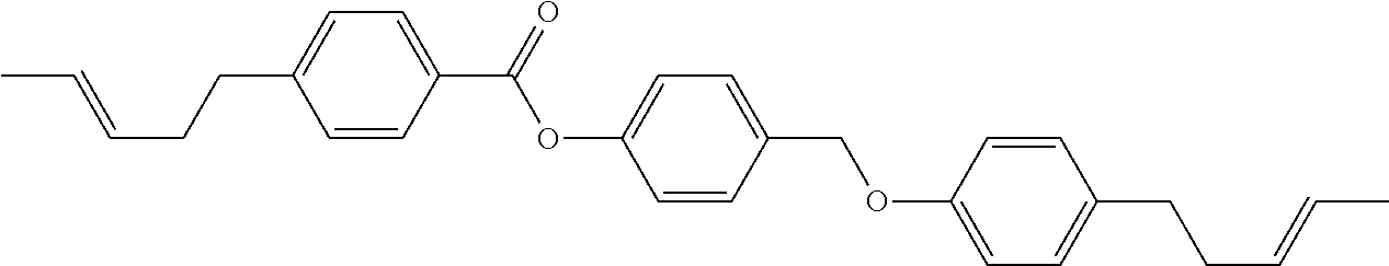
C(=CCCC1=CC=C(C(OC2=CC=C(COC3=CC=C(CCC=CC)C=C3)C=C2)=O)C=C1)C
